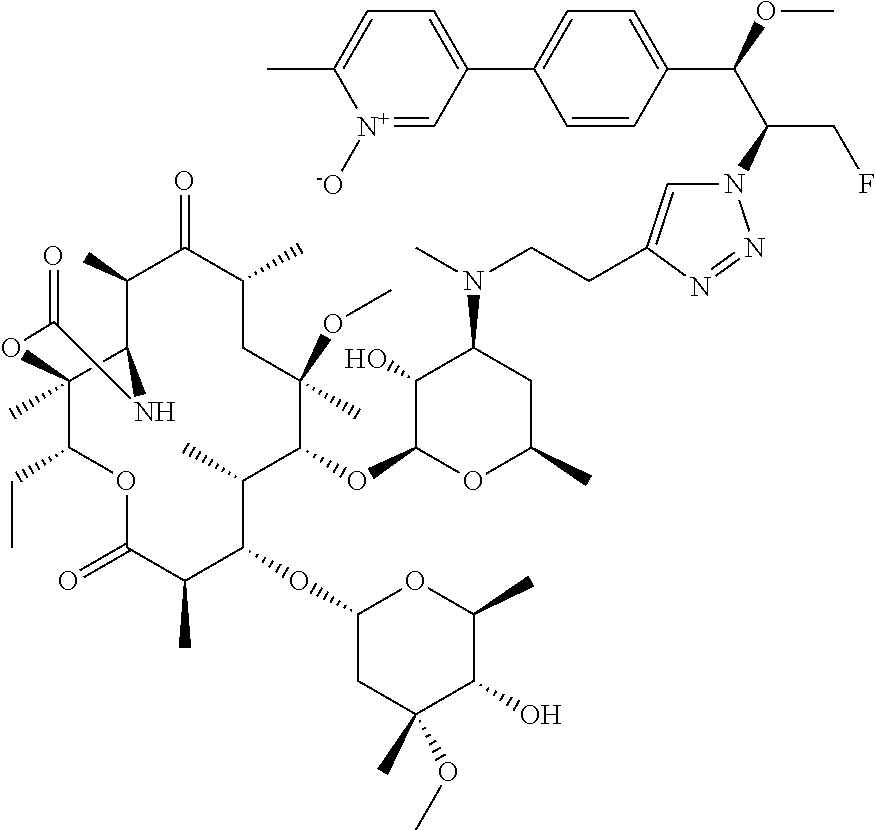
C12(C)C(CC)OC(=O)C(C)C(OC3CC(C)(OC)C(O)C(C)O3)C(C)C(OC3OC(C)CC(N(C)CCC4=CN(C(C(OC)C5=CC=C(C6=CC=C(C)[N+]([-O])=C6)C=C5)CF)N=N4)C3O)C(C)(OC)CC(C)C(=O)C(C)C1NC(=O)O2
